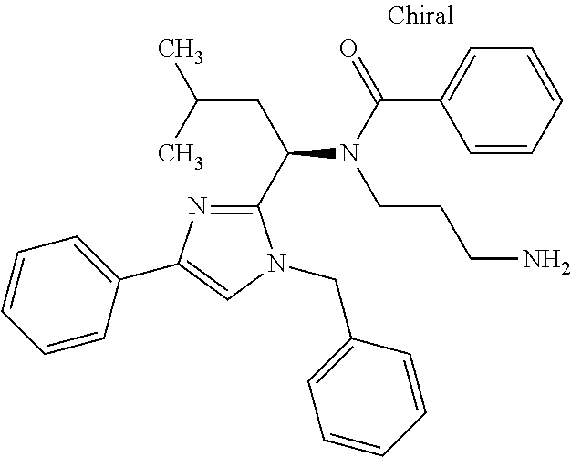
C1(C(CC(C)C)N(CCCN)C(=O)C2=CC=CC=C2)=NC(C2=CC=CC=C2)=CN1CC1=CC=CC=C1
